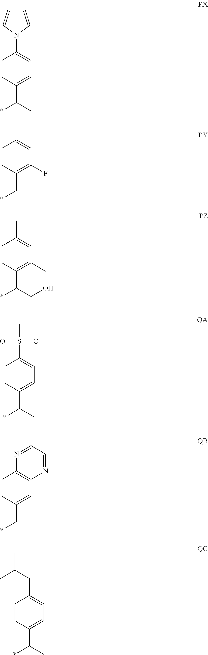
C1=CC(C*)=C(F)C=C1.C1=CC(C(*)CO)=C(C)C=C1C.C1=CC(C(*)C)=CC=C1S(C)(=O)=O.C1=CC(C*)=CC2=C1N=CC=N2.C1=CC(C(*)C)=CC=C1CC(C)C.C1=CC(C(*)C)=CC=C1N1C=CC=C1
